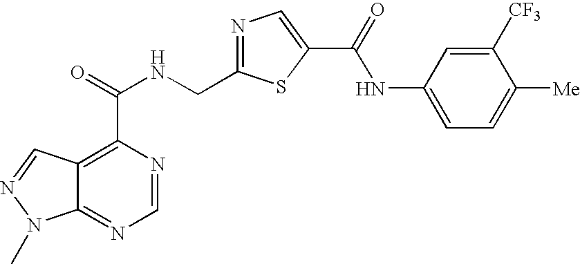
C12=NC=NC(C(NCC3=NC=C(C(=O)NC4=CC=C([Me])C([CF3])=C4)S3)=O)=C1C=NN2C
